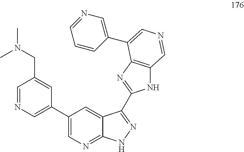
N(CC1=CC(C2=CN=C3C(=C2)C(C2=NC4=C(N2)C=NC=C4C2=CN=CC=C2)=NN3)=CN=C1)(C)C
